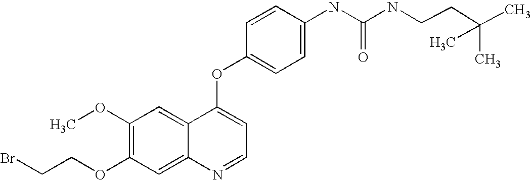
C1=CC(OC2=CC=NC3=CC(OCCBr)=C(OC)C=C23)=CC=C1NC(=O)NCCC(C)(C)C
